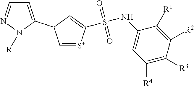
C1=C(C2C=[S+]C(S(=O)(=O)NC3=CC([R4])=C([R3])C([R2])=C3[R1])=C2)N([R])N=C1
